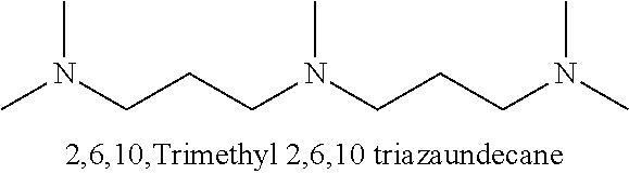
CN(CCCN(CCCN(C)C)C)C
